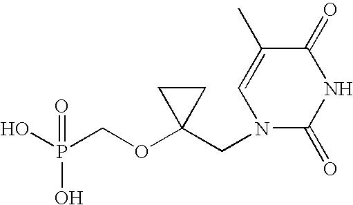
OP(COC1(CN2C(=O)NC(=O)C(C)=C2)CC1)(O)=O
